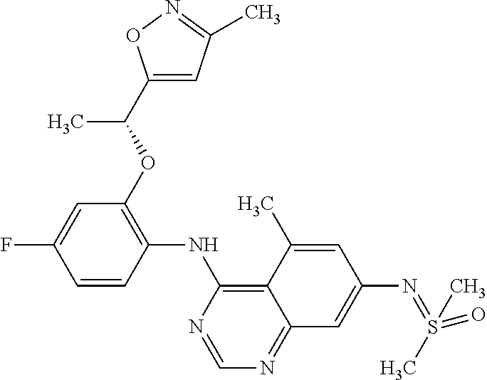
C1=CC(NC2=C3C(=NC=N2)C=C(N=S(=O)(C)C)C=C3C)=C(OC(C)C2=CC(C)=NO2)C=C1F
